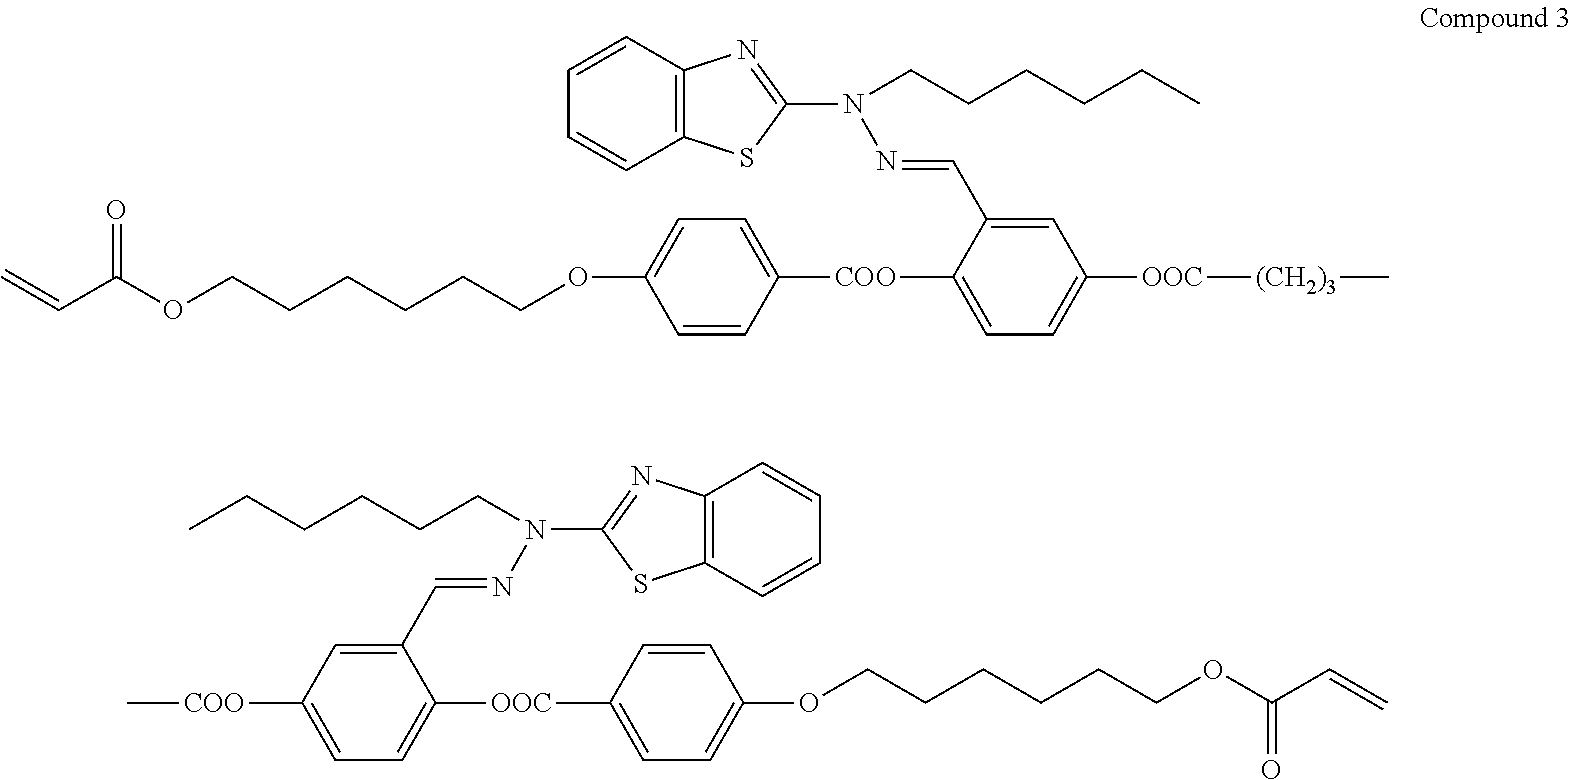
C1([OOC]C2=CC=C(OCCCCCCOC(C=C)=O)C=C2)=CC=C([COO]C)C=C1C=NN(C1=NC2=C(S1)C=CC=C2)CCCCCC.C=CC(OCCCCCCOC1=CC=C([COO]C2=CC=C([OOC][(CH2)3]C)C=C2C=NN(C2=NC3=C(S2)C=CC=C3)CCCCCC)C=C1)=O
